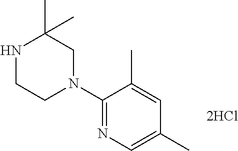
N1CCN(C2=NC=C(C)C=C2C)CC1(C)C
